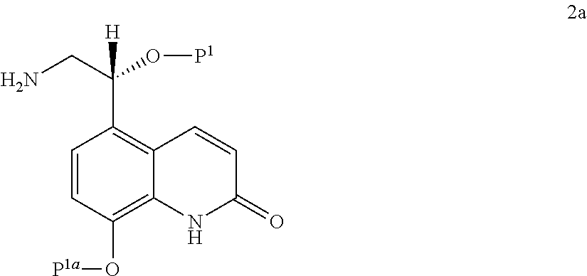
C1=CC(O[P1a])=C2C(=C1C(CN)(O[P1])[H])C=CC(=O)N2
